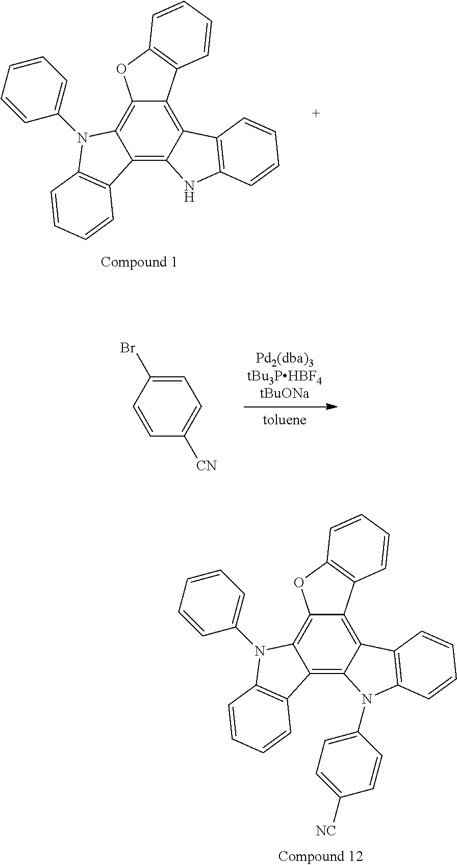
C12=C3C(=C4C(=C1N(C1=CC=CC=C1)C1=C2C=CC=C1)OC1=C4C=CC=C1)C1=C(N3)C=CC=C1.C1=C(Br)C=CC([CN])=C1.C12=C3C(=C4C(=C1N(C1=CC=CC=C1)C1=C2C=CC=C1)OC1=C4C=CC=C1)C1=C(N3C2=CC=C([NC])C=C2)C=CC=C1
